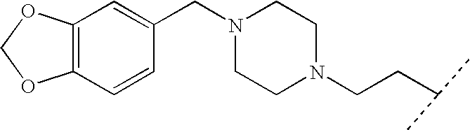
C12=C(C=CC(CN3CCN(CCC(C)C)CC3)=C1)OCO2
